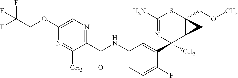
C1(N)=NC(C2=CC(NC(C3=NC=C(OCC(F)(F)F)N=C3C)=O)=CC=C2F)(C)C2C(COC)(S1)C2
